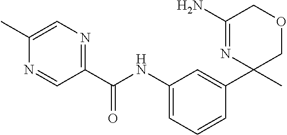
C1(C(=O)NC2=CC=CC(C3(C)COCC(N)=N3)=C2)=NC=C(C)N=C1
